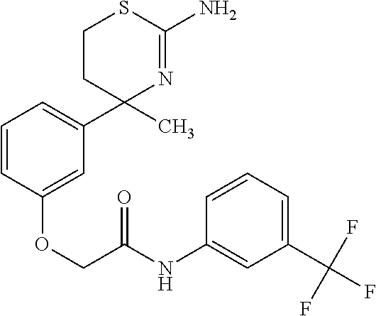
C1=C(OCC(NC2=CC(C(F)(F)F)=CC=C2)=O)C=CC=C1C1(C)N=C(N)SCC1
